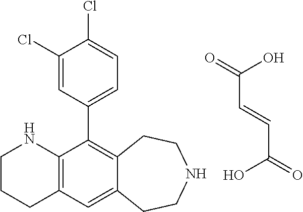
C1CCC2=C(N1)C(C1=CC=C(Cl)C(Cl)=C1)=C1C(=C2)CCNCC1.C(C=CC(O)=O)(O)=O
